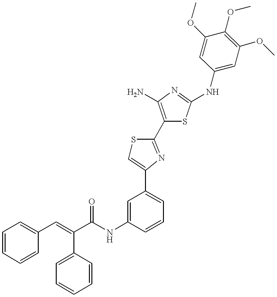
C(=CC1=CC=CC=C1)(C(NC1=CC(C2=CSC(C3=C(N)N=C(NC4=CC(OC)=C(OC)C(OC)=C4)S3)=N2)=CC=C1)=O)C1=CC=CC=C1
